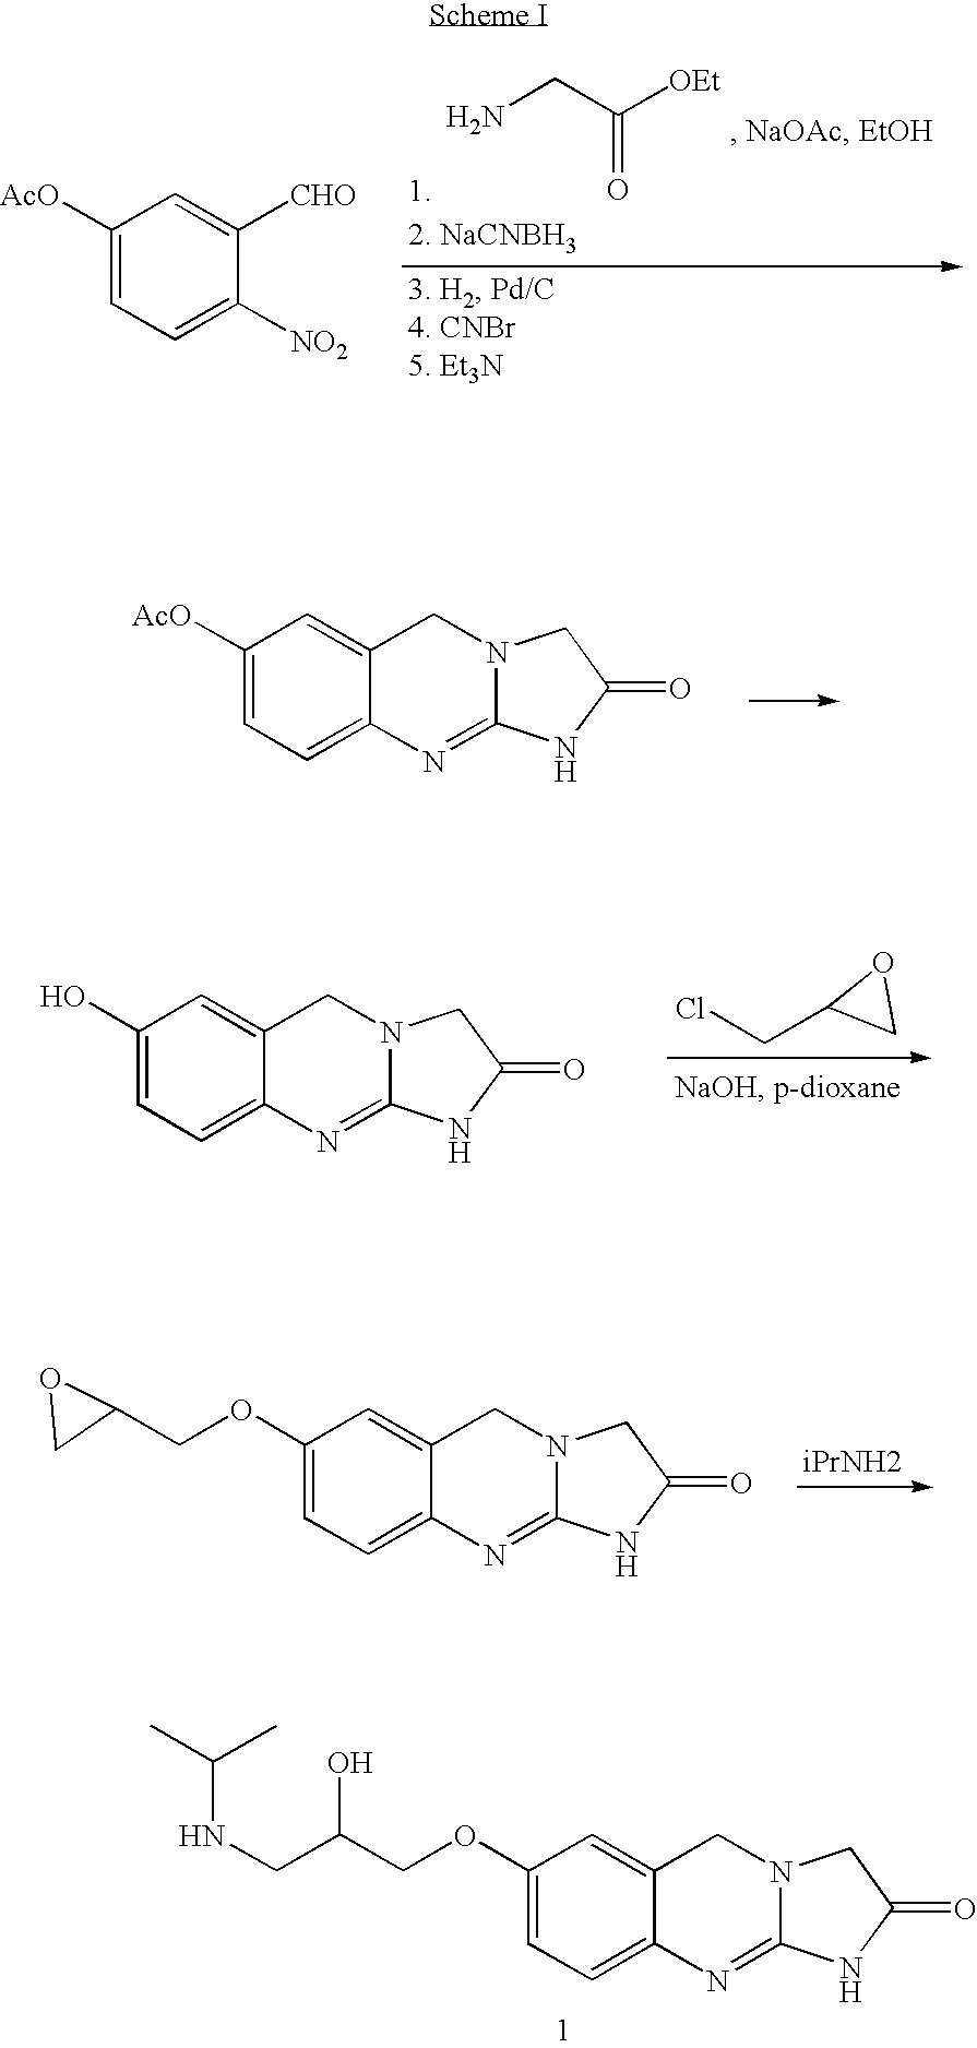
NCC([OEt])=O.C1([AcO])=CC=C([NO2])C([CHO])=C1.C1([AcO])=CC=C2C(=C1)CN1C(=N2)NC(=O)C1.ClCC1CO1.C1(O)=CC=C2C(=C1)CN1C(=N2)NC(=O)C1.C1(OCC2OC2)=CC=C2C(=C1)CN1C(=N2)NC(=O)C1.C1(OCC(CNC(C)C)O)=CC=C2C(=C1)CN1C(=N2)NC(=O)C1
